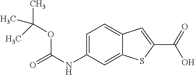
C1=C(NC(=O)OC(C)(C)C)C=C2C(=C1)C=C(C(O)=O)S2
